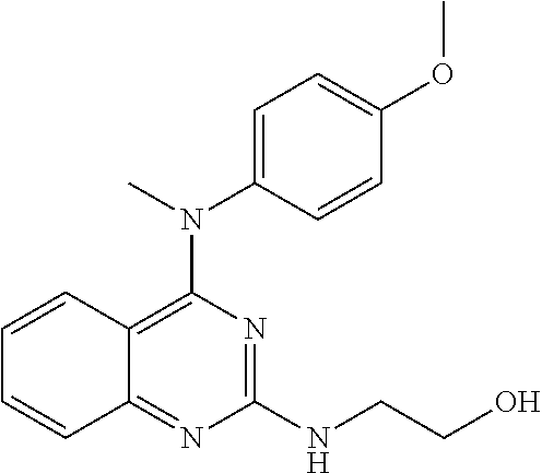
C1=C(N(C)C2=C3C(=NC(NCCO)=N2)C=CC=C3)C=CC(OC)=C1
